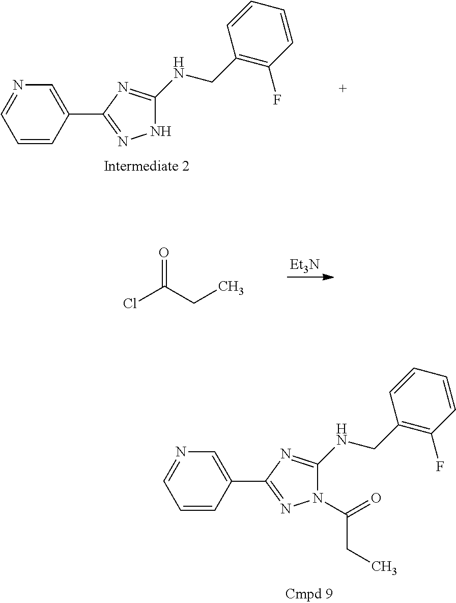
[Et3N].O=C(CC)Cl.C1=CC(C2=NNC(NCC3=C(F)C=CC=C3)=N2)=CN=C1.C1=CC(C2=NN(C(=O)CC)C(NCC3=C(F)C=CC=C3)=N2)=CN=C1
